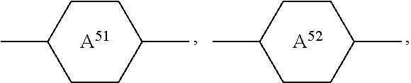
C1CC(C)CCC1C.[A51].C1CC(C)CCC1C.[A52]
